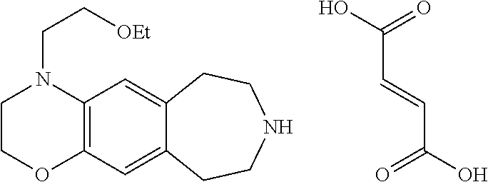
C1COC2=C(N1CC[OEt])C=C1C(=C2)CCNCC1.O=C(O)C=CC(O)=O
